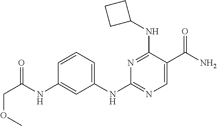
C(C(NC1=CC(NC2=NC=C(C(N)=O)C(NC3CCC3)=N2)=CC=C1)=O)OC
